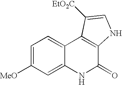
C1=C([MeO])C=C2C(=C1)C1=C(C(=O)N2)NC=C1[EtO2C]
